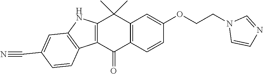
C12=C(C=CC(OCCN3C=CN=C3)=C1)C(=O)C1=C(C2(C)C)NC2=C1C=CC(C#N)=C2
